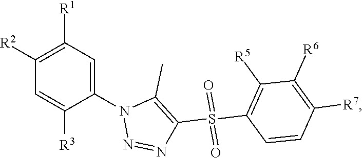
C1([R2])=C([R1])C=C(N2N=NC(S(C3=C([R5])C([R6])=C([R7])C=C3)(=O)=O)=C2C)C([R3])=C1
